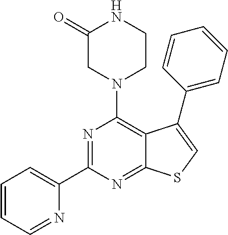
C1=CC=NC(C2=NC(N3CCNC(=O)C3)=C3C(=N2)SC=C3C2=CC=CC=C2)=C1
